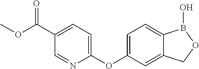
C1(C(OC)=O)=CC=C(OC2=CC=C3C(=C2)COB3O)N=C1
